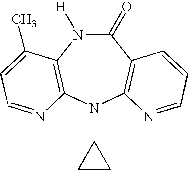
C1(=O)N([H])C2=C(N(C3CC3)C3=C1C=CC=N3)N=CC=C2C
